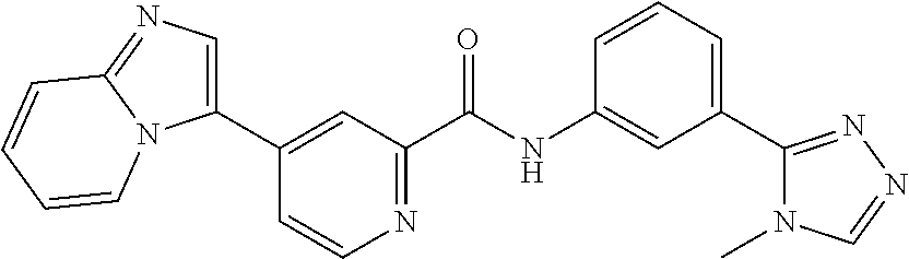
C1(C2=CN=C3N2C=CC=C3)=CC(C(NC2=CC(C3=NN=CN3C)=CC=C2)=O)=NC=C1
